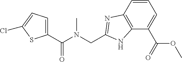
C1(C(N(CC2=NC3=C(N2)C(C(OC)=O)=CC=C3)C)=O)=CC=C(Cl)S1
